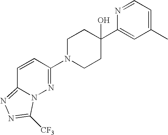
C1N(C2=NN3C(=NN=C3[CF3])C=C2)CCC(C2=CC(C)=CC=N2)(O)C1
